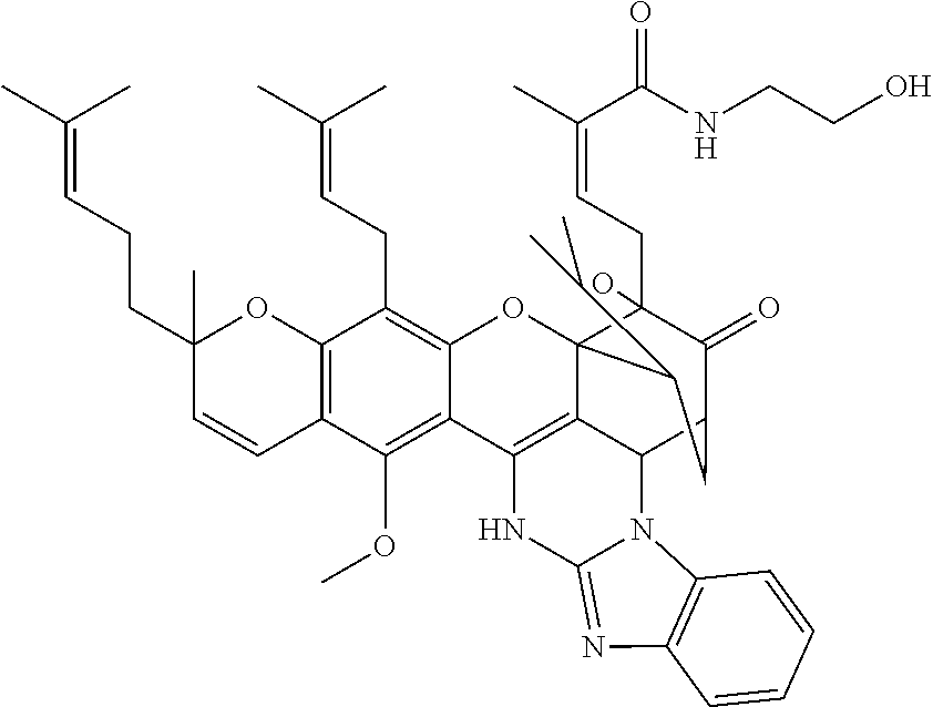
C12=C(C(OC)=C3C(=C1CC=C(C)C)OC14C5=C3NC3=NC6=C(N3C5C(C(=O)C1(CC=C(C(=O)NCCO)C)O)CC4C(C)C)C=CC=C6)C=CC(CCC=C(C)C)(C)O2
